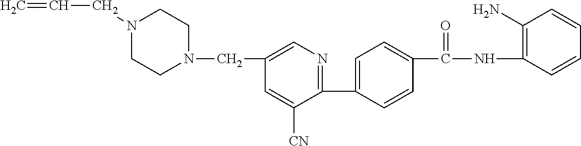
C(C1=CN=C(C2=CC=C(C(NC3=C(N)C=CC=C3)=O)C=C2)C([CN])=C1)N1CCN(CC=C)CC1
